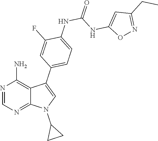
C1=NC(N)=C2C(C3=CC=C(NC(NC4=CC(CC)=NO4)=O)C(F)=C3)=CN(C3CC3)C2=N1
